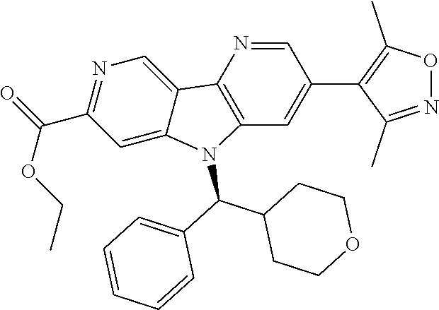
C12=C(N=CC(C3=C(C)ON=C3C)=C1)C1=CN=C(C(=O)OCC)C=C1N2C(C1CCOCC1)C1=CC=CC=C1
